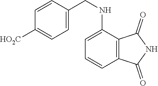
C1=C(NCC2=CC=C([HO2C])C=C2)C2=C(C=C1)C(=O)NC2=O
